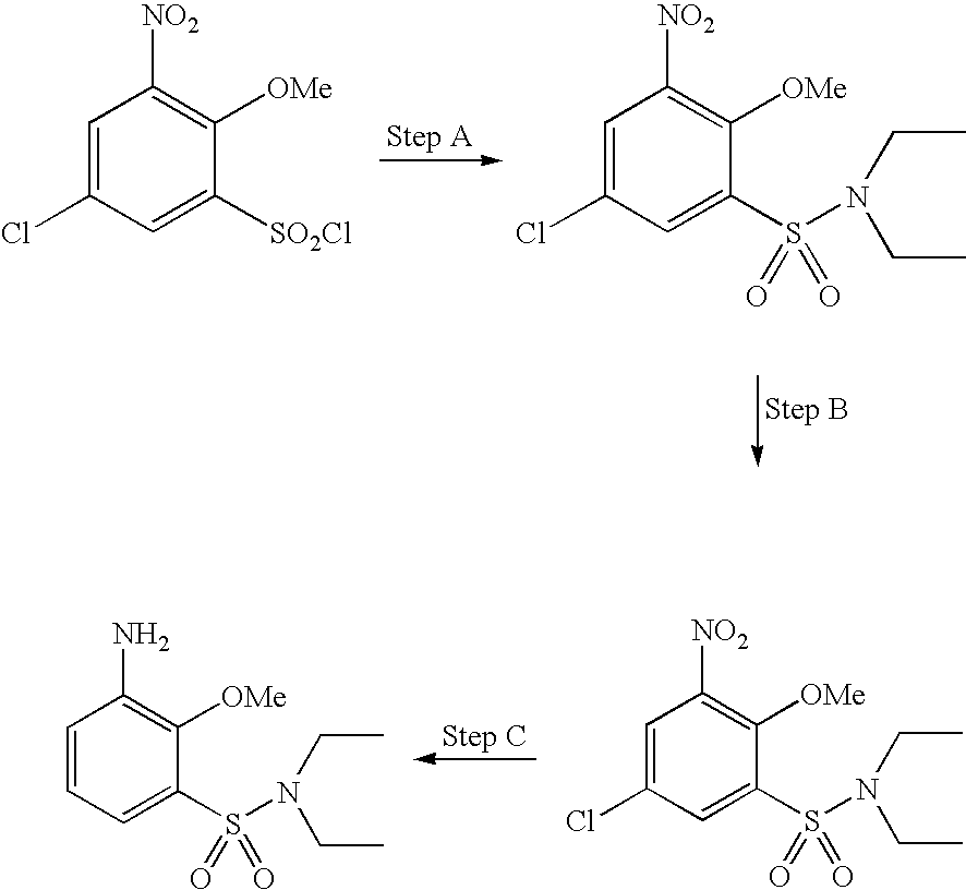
C1=C(Cl)C=C(S(N(CC)CC)(=O)=O)C([OMe])=C1[NO2].C1=CC=C(S(N(CC)CC)(=O)=O)C([OMe])=C1N.C1=C(Cl)C=C([SO2Cl])C([OMe])=C1[NO2].C1=C(Cl)C=C(S(N(CC)CC)(=O)=O)C([OMe])=C1[NO2]
